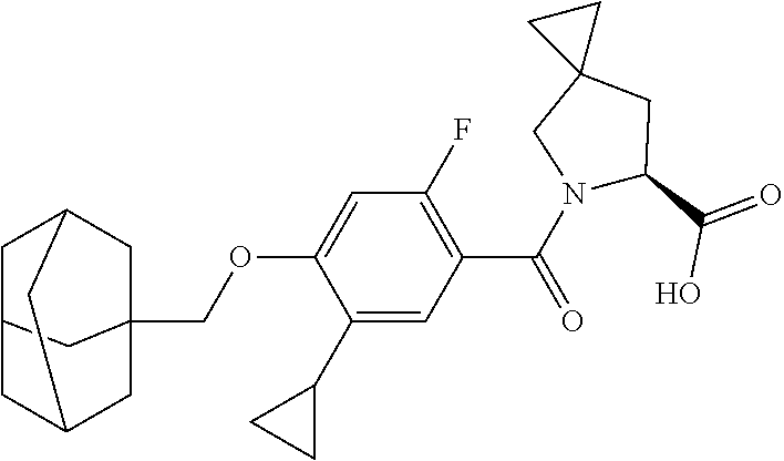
C(OC1=CC(F)=C(C(N2C(C(=O)O)CC3(C2)CC3)=O)C=C1C1CC1)C12CC3CC(C1)CC(C2)C3
